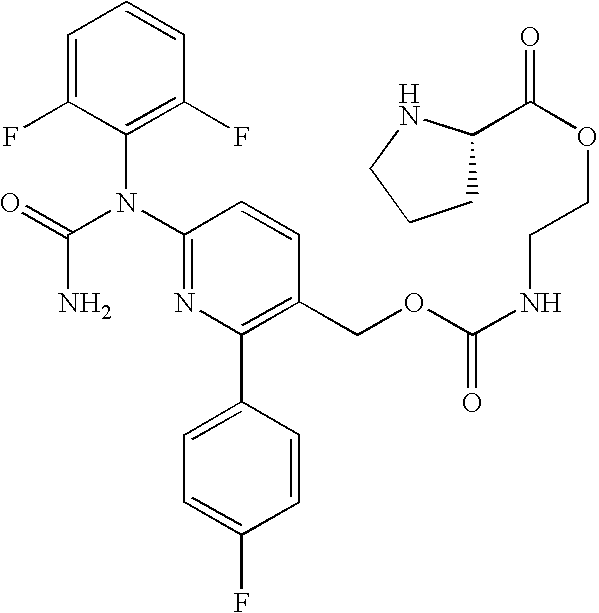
C1=C(F)C(N(C2=NC(C3=CC=C(F)C=C3)=C(COC(NCCOC(=O)C3CCCN3)=O)C=C2)C(=O)N)=C(F)C=C1
